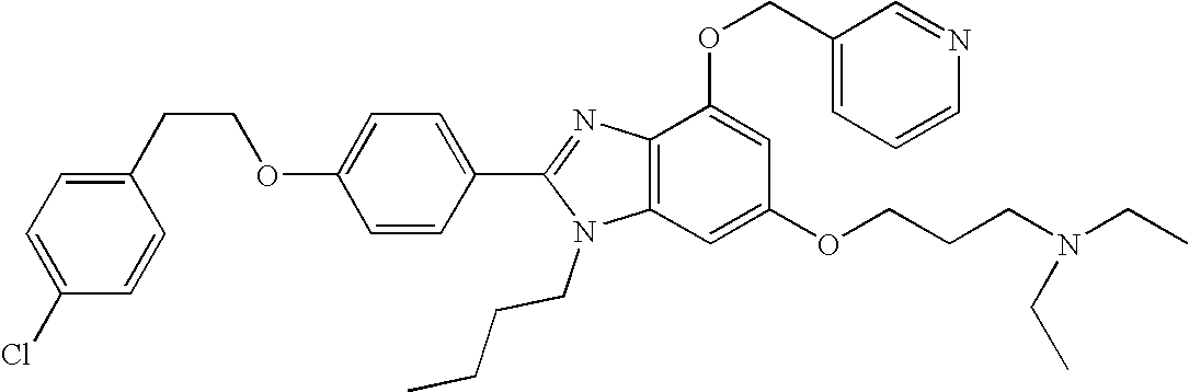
C1=C(OCCC2=CC=C(Cl)C=C2)C=CC(C2=NC3=C(N2CCCC)C=C(OCCCN(CC)CC)C=C3OCC2=CC=CN=C2)=C1
